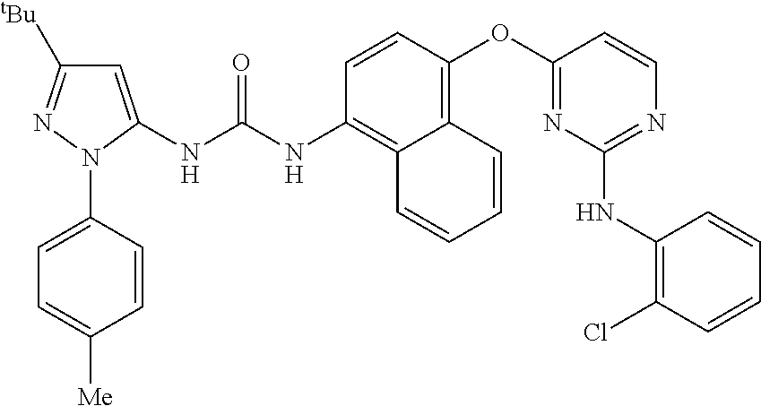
C1=CN=C(NC2=C(Cl)C=CC=C2)N=C1OC1=C2C(=C(NC(NC3=CC([tBu])=NN3C3=CC=C([Me])C=C3)=O)C=C1)C=CC=C2
